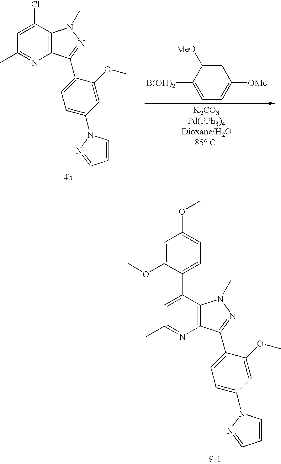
C1(C2=NN(C)C3=C2N=C(C)C=C3C2=CC=C(OC)C=C2OC)=CC=C(N2C=CC=N2)C=C1OC.C1(C2=NN(C)C3=C2N=C(C)C=C3Cl)=CC=C(N2C=CC=N2)C=C1OC.C1([B(OH)2])=CC=C([OMe])C=C1[MeO]
